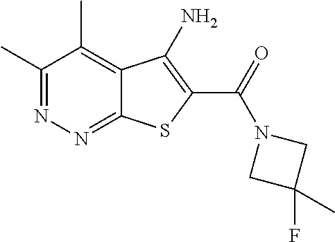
C1(C)=NN=C2C(=C1C)C(N)=C(C(=O)N1CC(C)(F)C1)S2
